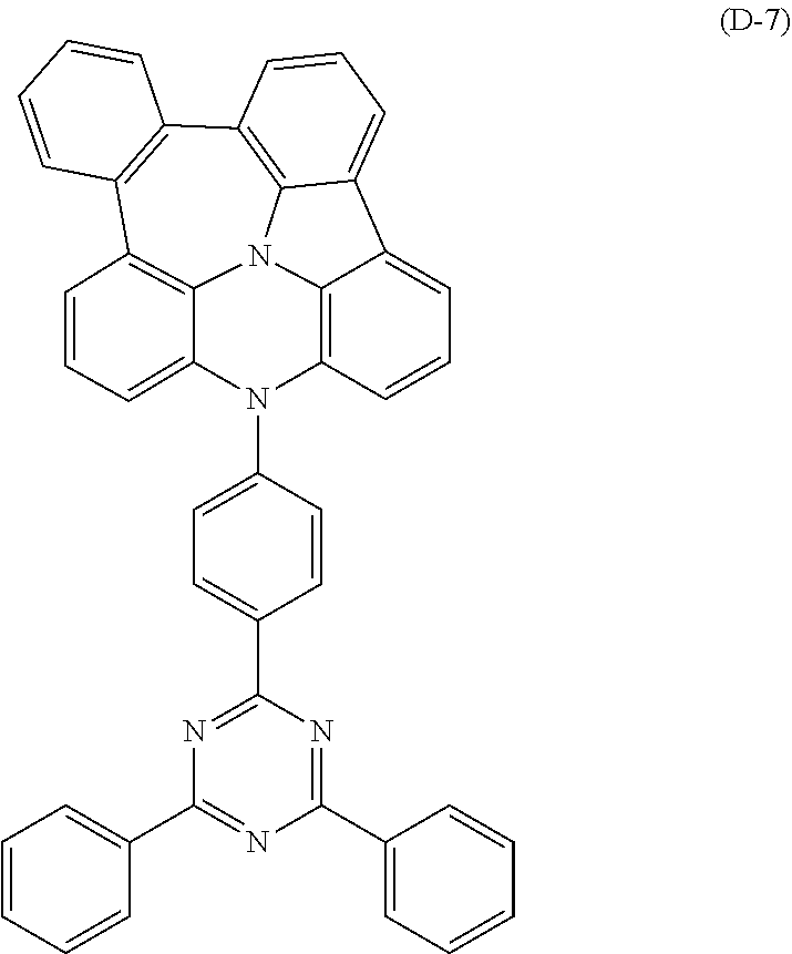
C12=C(C3=C4N5C6=C1C=CC=C6N(C1=CC=C(C6=NC(C7=CC=CC=C7)=NC(C7=CC=CC=C7)=N6)C=C1)C1=C5C(=CC=C1)C4=CC=C3)C=CC=C2
